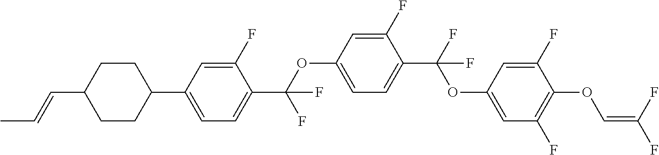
C1CC(C2=CC=C(C(OC3=CC=C(C(F)(OC4=CC(F)=C(OC=C(F)F)C(F)=C4)F)C(F)=C3)(F)F)C(F)=C2)CCC1C=CC
